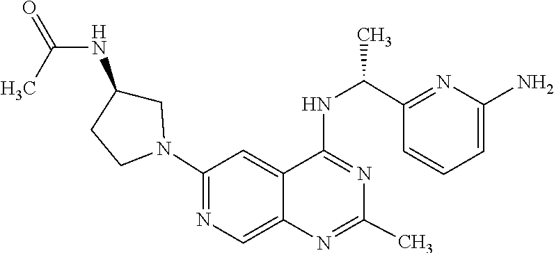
N1=C(NC(C2=NC(N)=CC=C2)C)C2=CC(N3CC(NC(=O)C)CC3)=NC=C2N=C1C
